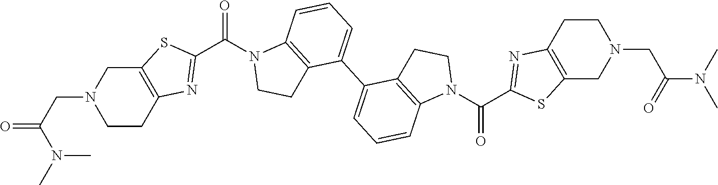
N(C(=O)CN1CCC2=C(C1)SC(C(=O)N1CCC3=C1C=CC=C3C1=CC=CC3=C1CCN3C(=O)C1=NC3=C(S1)CN(CC(=O)N(C)C)CC3)=N2)(C)C
